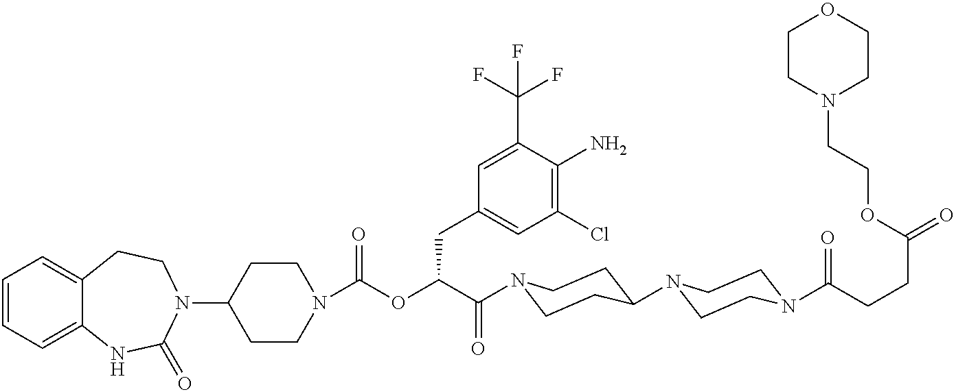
C1=CC=C2C(=C1)CCN(C1CCN(C(OC(C(=O)N3CCC(N4CCN(C(=O)CCC(=O)OCCN5CCOCC5)CC4)CC3)CC3=CC(Cl)=C(N)C(C(F)(F)F)=C3)=O)CC1)C(=O)N2
